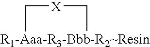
C1[R1-Aaa-R3-Bbb-R2~Resin]C[X]1
